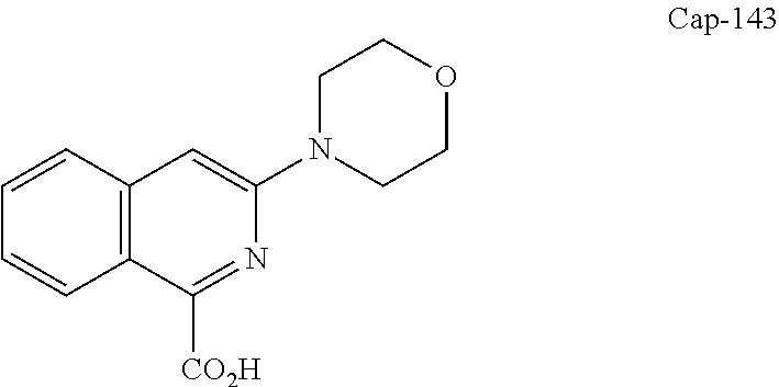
C12=C(C=CC=C1)C=C(N1CCOCC1)N=C2[CO2H]
